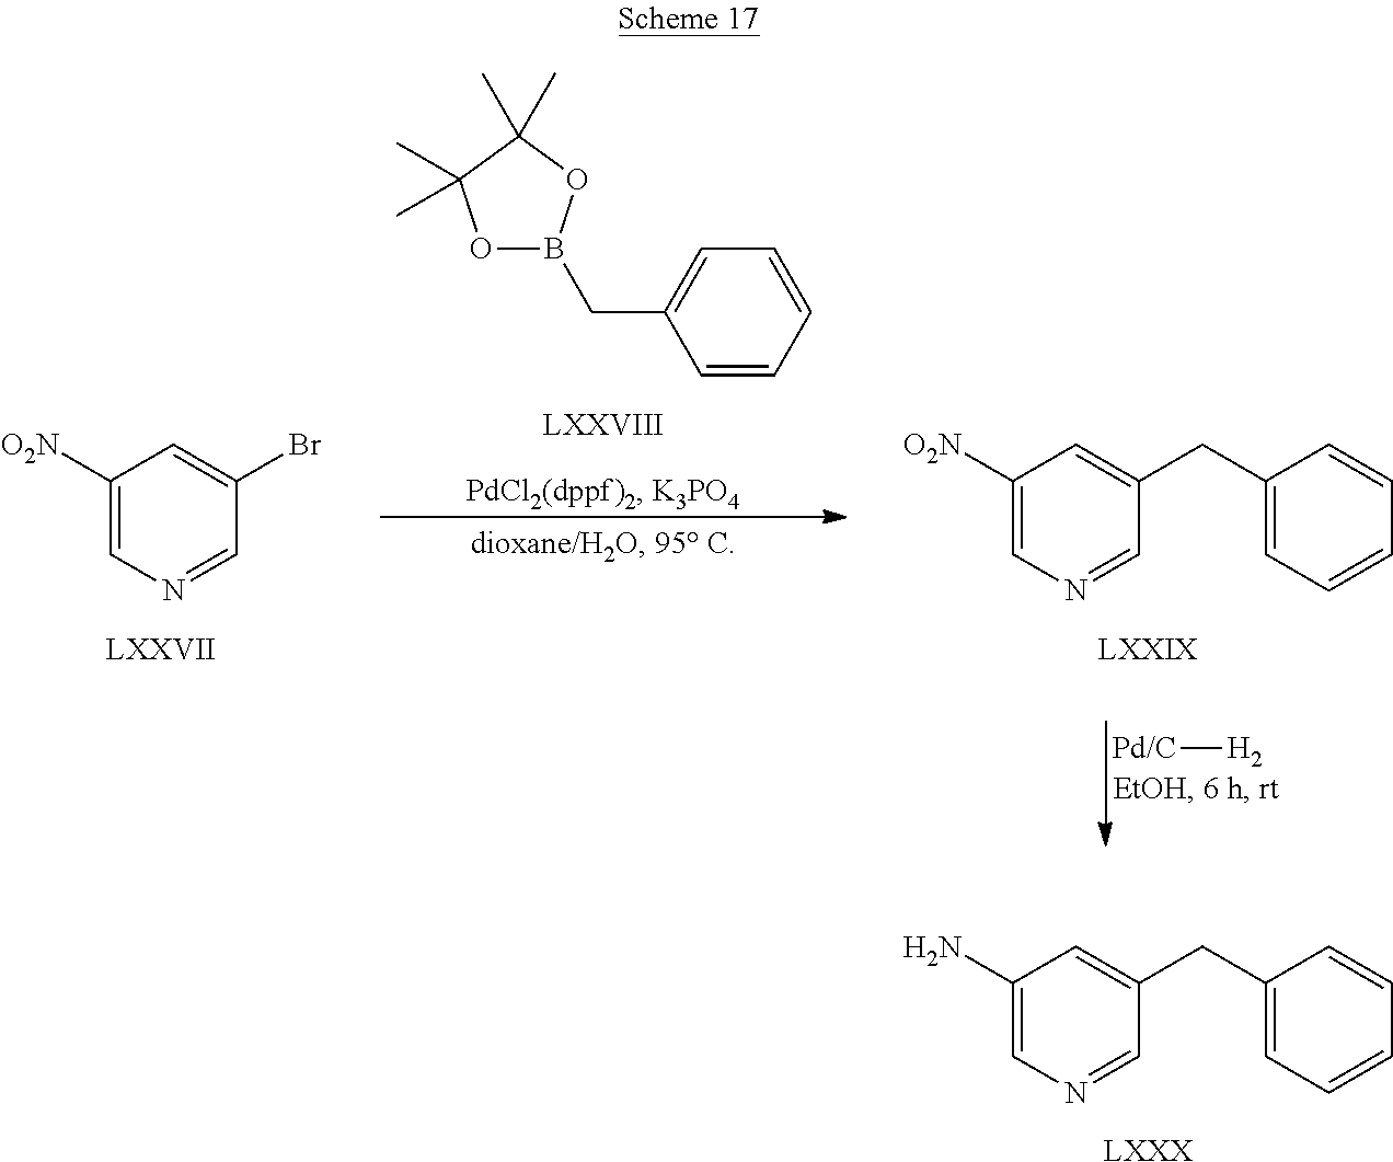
[Pd/C][H2].C1([O2N])=CN=CC(Br)=C1.[LXXVII].C1(CC2=CC([O2N])=CN=C2)=CC=CC=C1.[LXXIX].C1=C(CB2OC(C)(C)C(C)(C)O2)C=CC=C1.C1(CC2=CC(N)=CN=C2)=CC=CC=C1.[LXXX]
